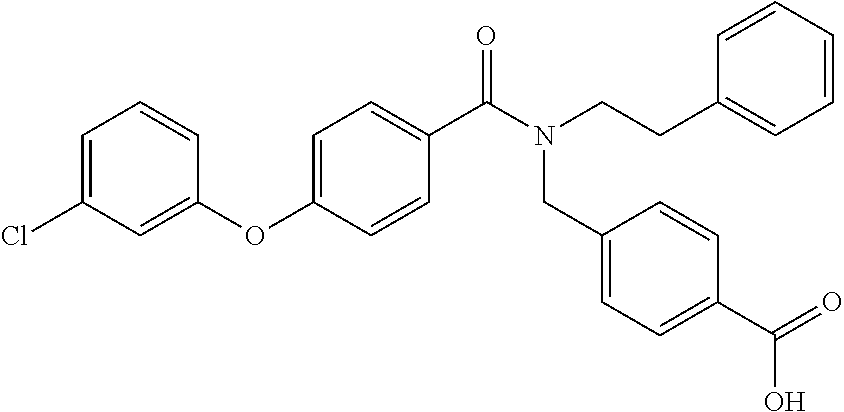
C1=C(Cl)C=C(OC2=CC=C(C(N(CCC3=CC=CC=C3)CC3=CC=C(C(O)=O)C=C3)=O)C=C2)C=C1
